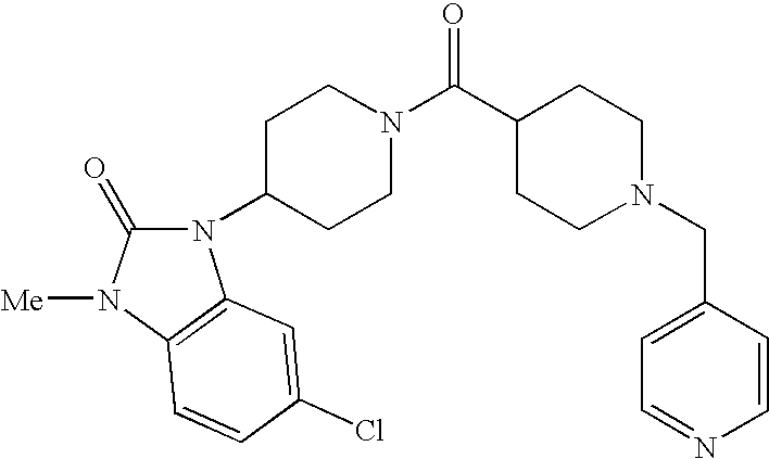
C1CC(C(N2CCC(N3C(=O)N([Me])C4=C3C=C(Cl)C=C4)CC2)=O)CCN1CC1=CC=NC=C1
